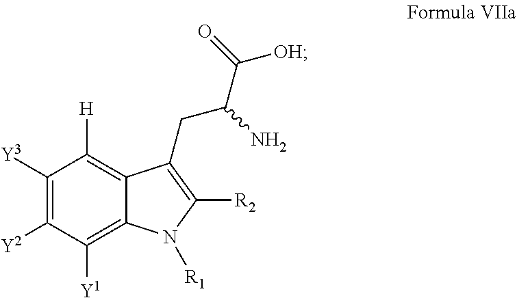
C1([Y3])=C([Y2])C([Y1])=C2C(=C1[H])C(CC(C([OH])=O)N)=C([R2])N2[R1]
